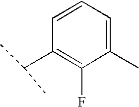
C1(C)=CC=CC(C(C)C)=C1F
